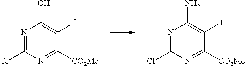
N1=C(Cl)N=C([CO2Me])C(I)=C1O.N1=C(Cl)N=C([CO2Me])C(I)=C1N
